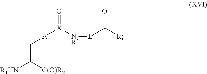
C(C([R1HN])[C(O)R2])[A][X1](=O)[NR][L]C([R])=O
